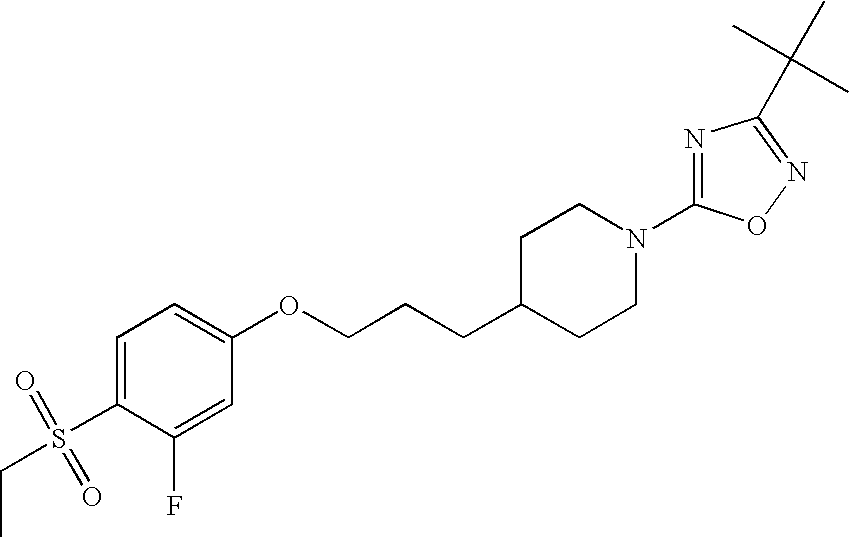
C1=C(S(=O)(=O)CC)C(F)=CC(OCCCC2CCN(C3=NC(C(C)(C)C)=NO3)CC2)=C1
